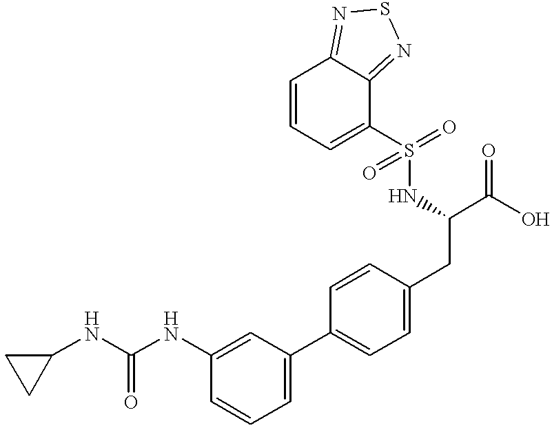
C(NC1=CC(C2=CC=C(CC(NS(C3=CC=CC4=NSN=C34)(=O)=O)C(O)=O)C=C2)=CC=C1)(NC1CC1)=O
